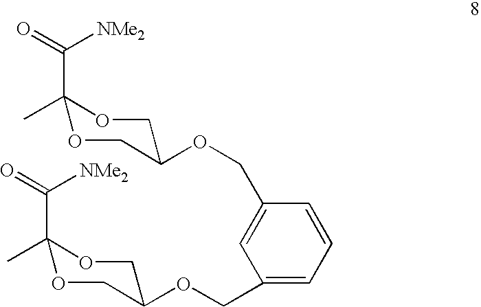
O(CC1=CC=CC(COC2COC(C)(C(=O)[NMe2])OC2)=C1)C1COC(C)(C(=O)[NMe2])OC1
